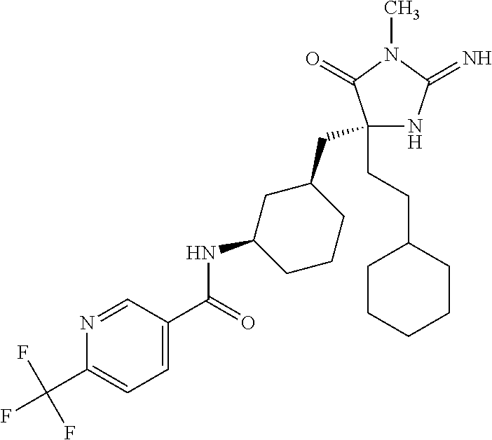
C1(CCC2CCCCC2)(CC2CC(NC(C3=CC=C(C(F)(F)F)N=C3)=O)CCC2)NC(=N)N(C)C1=O
